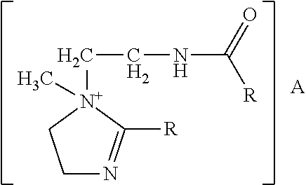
C(CNC([R])=O)[N+]1(C)C([R])=NCC1.[A]
